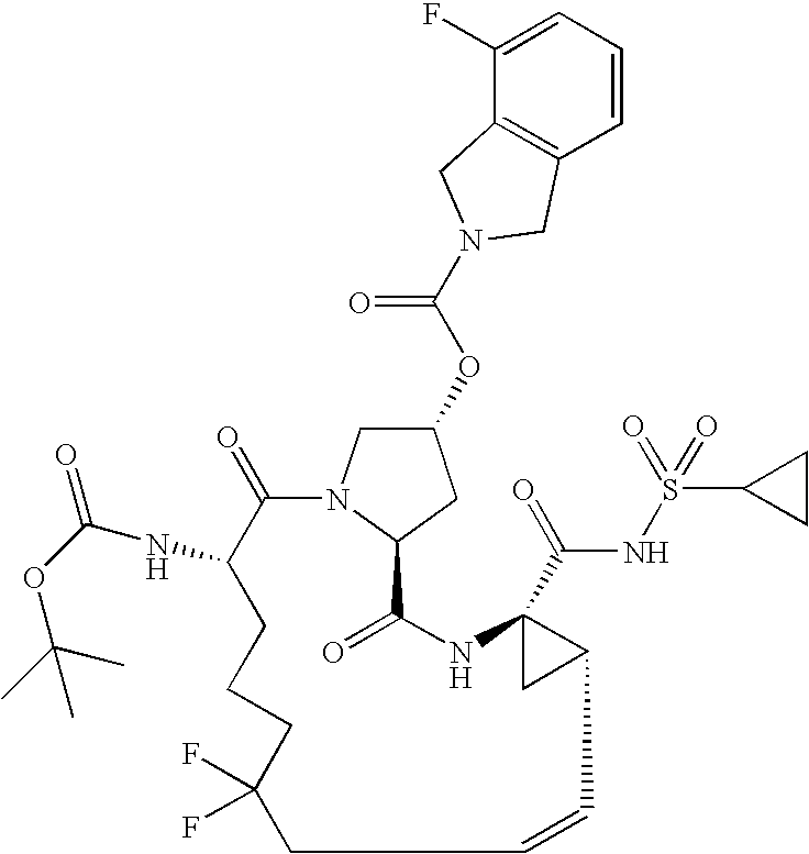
C1(=O)C(NC(=O)OC(C)(C)C)CCCC(F)(F)CC=CC2C(C(=O)NS(=O)(=O)C3CC3)(NC(=O)C3N1CC(OC(N1CC4=C(C=CC=C4F)C1)=O)C3)C2
